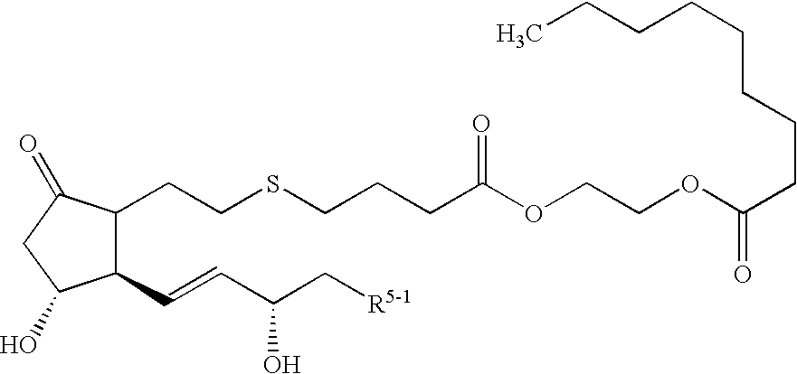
C1(CCSCCCC(OCCOC(CCCCCCCC)=O)=O)C(C=CC(C[R5-1])O)C(O)CC1=O
